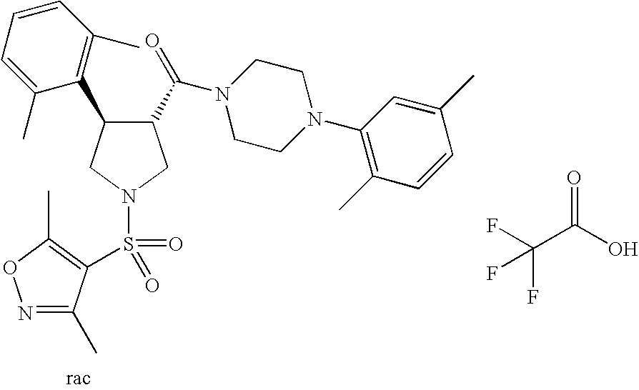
C1(C(=O)N2CCN(C3=C(C)C=CC(C)=C3)CC2)C(C2=C(C)C=CC=C2C)CN(S(=O)(=O)C2=C(C)ON=C2C)C1.O=C(O)C(F)(F)F
